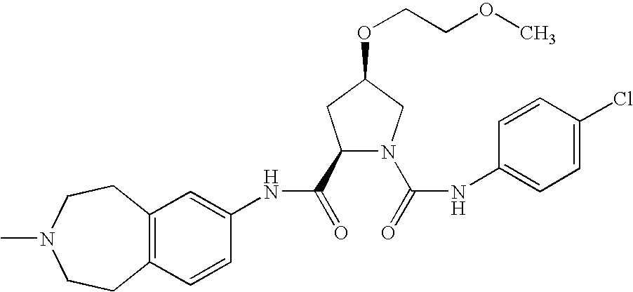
C12=C(C=CC(NC(=O)C3N(C(=O)NC4=CC=C(Cl)C=C4)CC(OCCOC)C3)=C1)CCN(C)CC2
